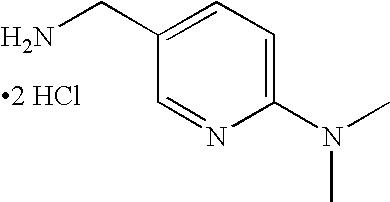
C1=C(CN)C=NC(N(C)C)=C1.[2 HCl]
